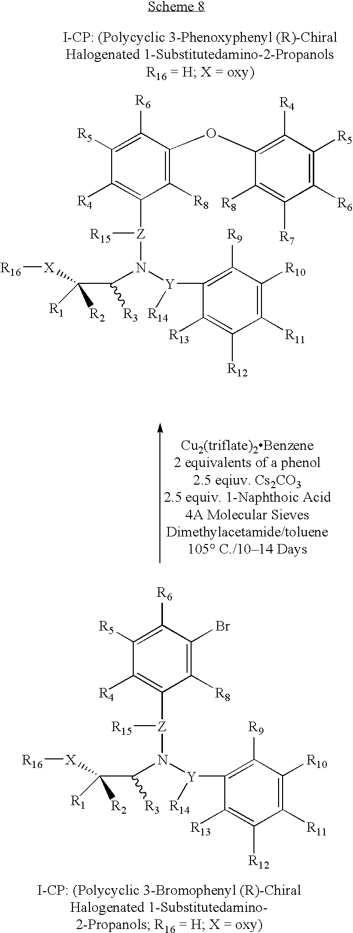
C1([R8])=C(OC2=C([R4])C([R5])=C([R6])C([R7])=C2[R8])C([R6])=C([R5])C([R4])=C1[Z](N([Y](C1=C([R9])C([R10])=C([R11])C([R12])=C1[R13])[R14])C(C([R2])([R1])[X][R16])[R3])[R15].C1([R8])=C(Br)C([R6])=C([R5])C([R4])=C1[Z](N([Y](C1=C([R9])C([R10])=C([R11])C([R12])=C1[R13])[R14])C(C([R2])([R1])[X][R16])[R3])[R15]
